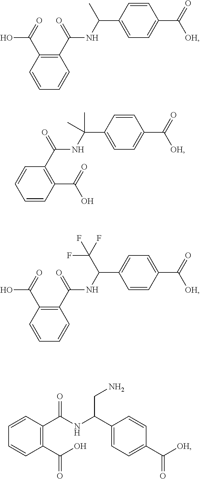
OC(C1=C(C(NC(C2=CC=C(C([OH])=O)C=C2)C)=O)C=CC=C1)=O.C1=CC=CC(C(O)=O)=C1C(NC(C1=CC=C(C([OH])=O)C=C1)(C)C)=O.OC(C1=C(C(NC(C2=CC=C(C([OH])=O)C=C2)C(F)(F)F)=O)C=CC=C1)=O.C1=CC(C(NC(C2=CC=C(C([OH])=O)C=C2)CN)=O)=C(C(O)=O)C=C1
